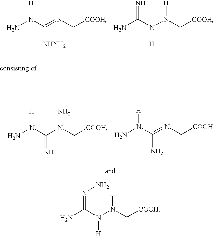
NN(C(=NC[COOH])[NHNH2])[H].NC(N(N(C[COOH])[H])[H])=N.NN(C(N(C[COOH])N)=N)[H].NN(C(=NC[COOH])N)[H].NC(N(N(C[COOH])[H])[H])=NN
